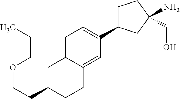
C1C(C2=CC=C3C(=C2)CCC(CCOCCC)C3)CC(N)(CO)C1
